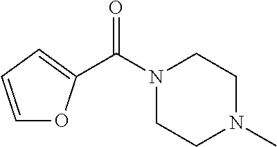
C1=CC=C(C(N2CCN(C)CC2)=O)O1
